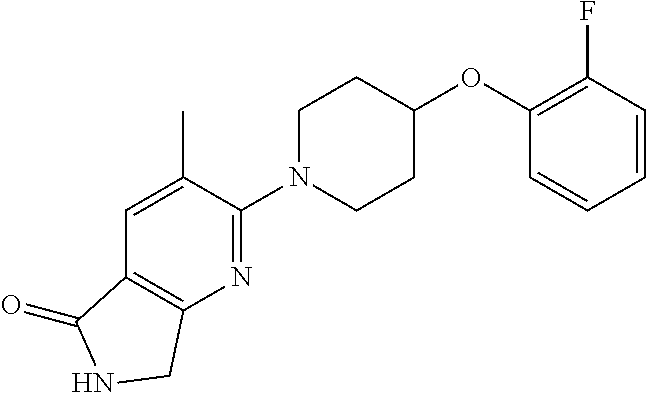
C1=CC(F)=C(OC2CCN(C3=NC4=C(C=C3C)C(=O)NC4)CC2)C=C1
